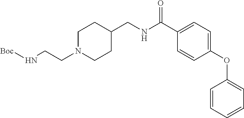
N(CCN1CCC(CNC(C2=CC=C(OC3=CC=CC=C3)C=C2)=O)CC1)[Boc]
